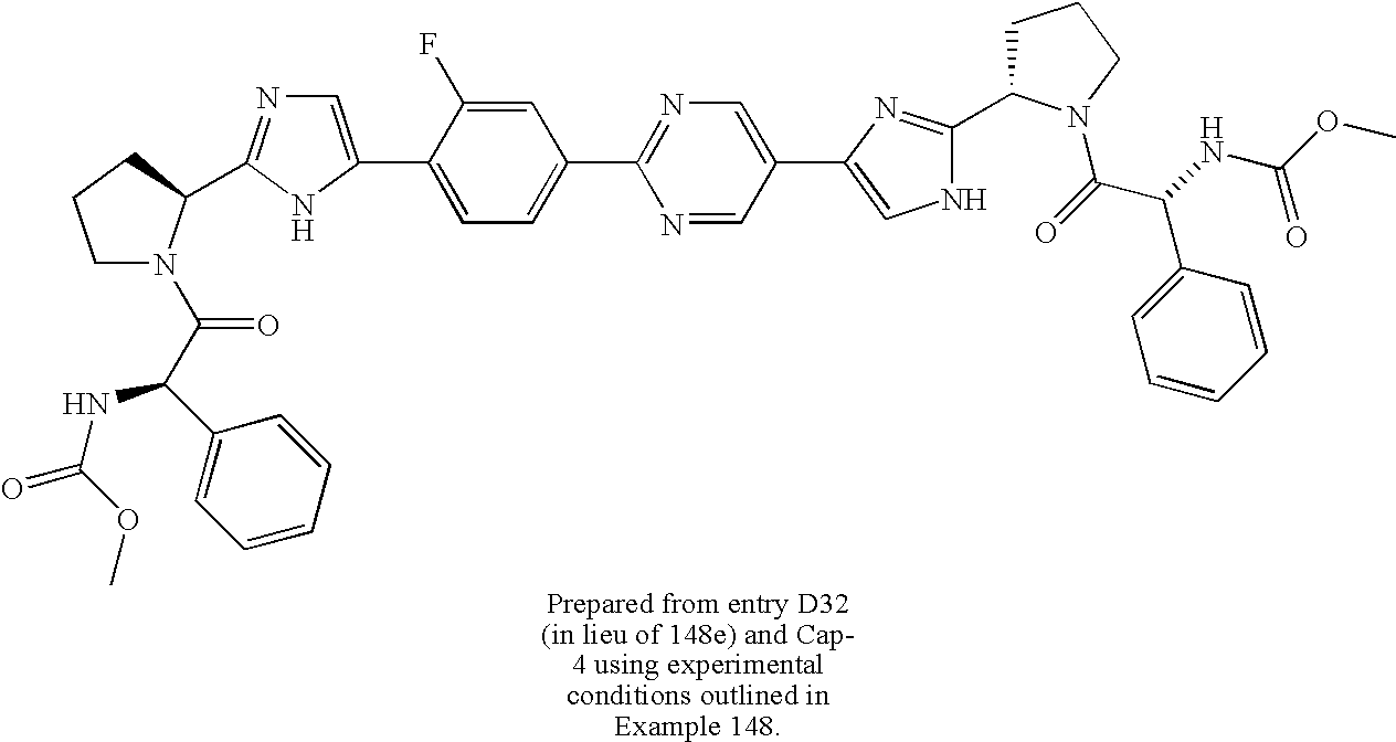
C1CCC(C2=NC=C(C3=CC=C(C4=NC=C(C5=CNC(C6CCCN6C(=O)C(NC(OC)=O)C6=CC=CC=C6)=N5)C=N4)C=C3F)N2)N1C(C(C1=CC=CC=C1)NC(=O)OC)=O
